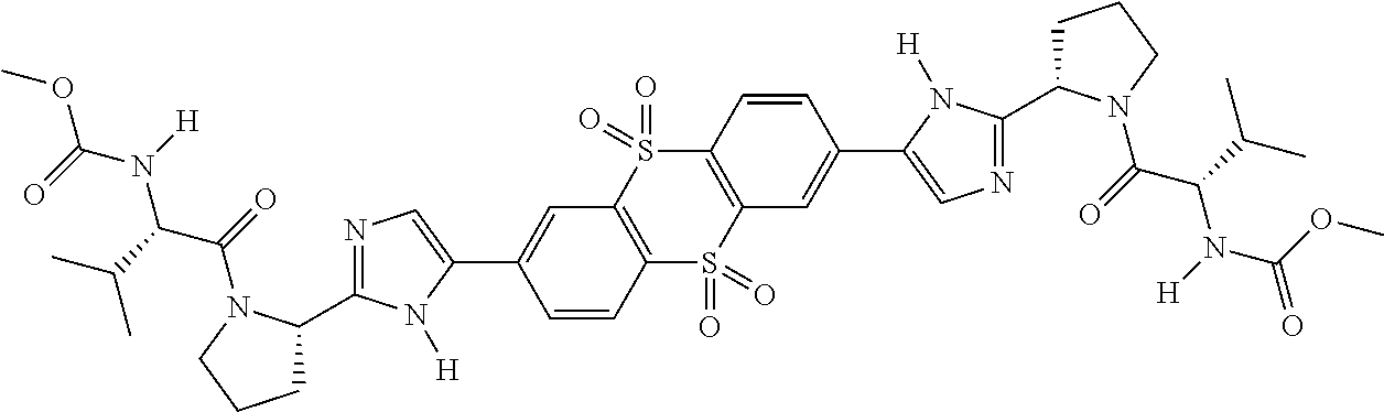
S1(=O)(=O)C2=C(C=C(C3=CN=C(C4CCCN4C(C(N(C(OC)=O)[H])C(C)C)=O)N3[H])C=C2)S(=O)(=O)C2=C1C=C(C1=CN=C(C3CCCN3C(C(N(C(=O)OC)[H])C(C)C)=O)N1[H])C=C2
